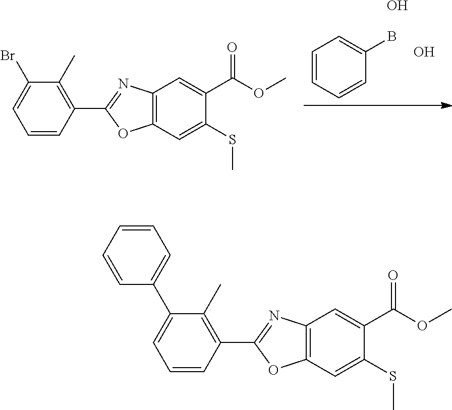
C1=CC=CC(B)=C1.O.O.C12=C(C=C(SC)C(C(OC)=O)=C1)OC(C1=C(C)C(Br)=CC=C1)=N2.C12=C(C=C(SC)C(C(OC)=O)=C1)OC(C1=C(C)C(C3=CC=CC=C3)=CC=C1)=N2
